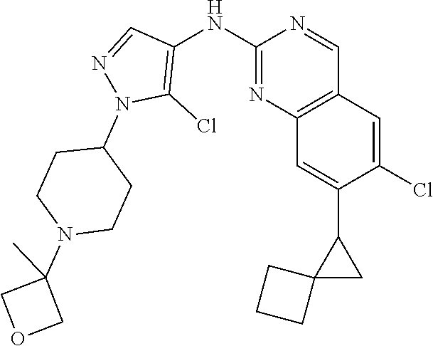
C12=C(C=C(C3C4(C3)CCC4)C(Cl)=C1)N=C(NC1=C(Cl)N(C3CCN(C4(C)COC4)CC3)N=C1)N=C2
